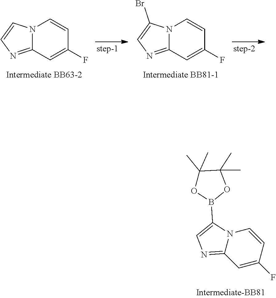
N12C(=NC=C1)C=C(F)C=C2.N12C(=NC=C1Br)C=C(F)C=C2.C12=NC=C(B3OC(C)(C)C(C)(C)O3)N1C=CC(F)=C2
